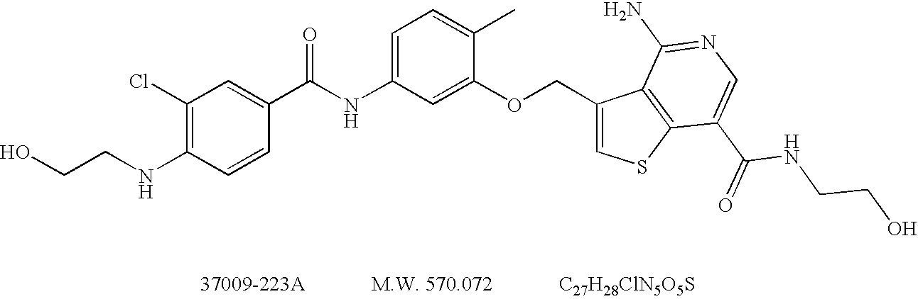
C1(Cl)=C(NCCO)C=CC(C(NC2=CC=C(C)C(OCC3=CSC4=C3C(N)=NC=C4C(=O)NCCO)=C2)=O)=C1.[C27H28ClN5O5S]
